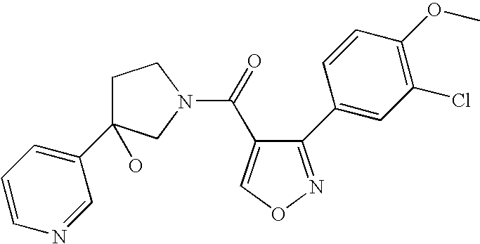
C1=CC=C(C2(O)CCN(C(=O)C3=CON=C3C3=CC(Cl)=C(OC)C=C3)C2)C=N1
